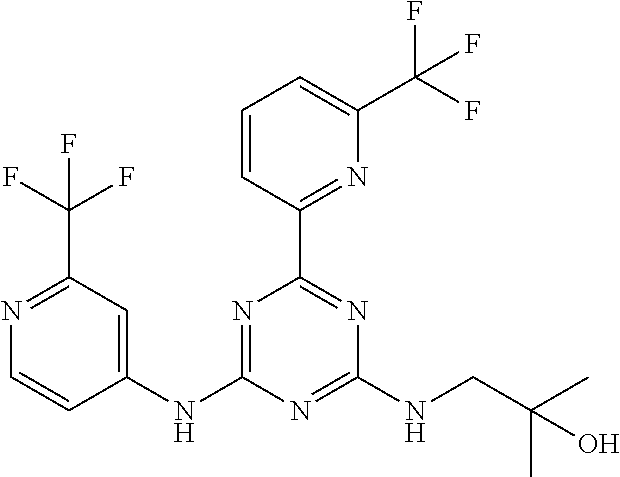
N1=C(NC2=CC(C(F)(F)F)=NC=C2)N=C(NCC(C)(C)O)N=C1C1=NC(C(F)(F)F)=CC=C1
